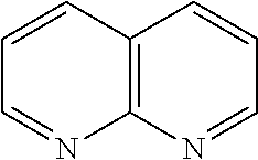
C12=C(N=CC=C1)N=CC=C2
